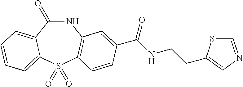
C1(=O)NC2=C(S(=O)(=O)C3=CC=CC=C13)C=CC(C(NCCC1=CN=CS1)=O)=C2
